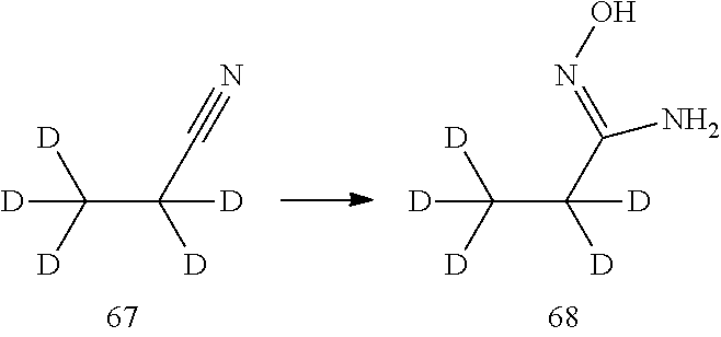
C(C([D])(C#N)[D])([D])([D])[D].C(C([D])(C(N)=NO)[D])([D])([D])[D]
